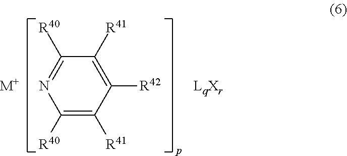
C1([R40])=C([R41])C([R42])=C([R41])C([R40])=N1.[M+]
